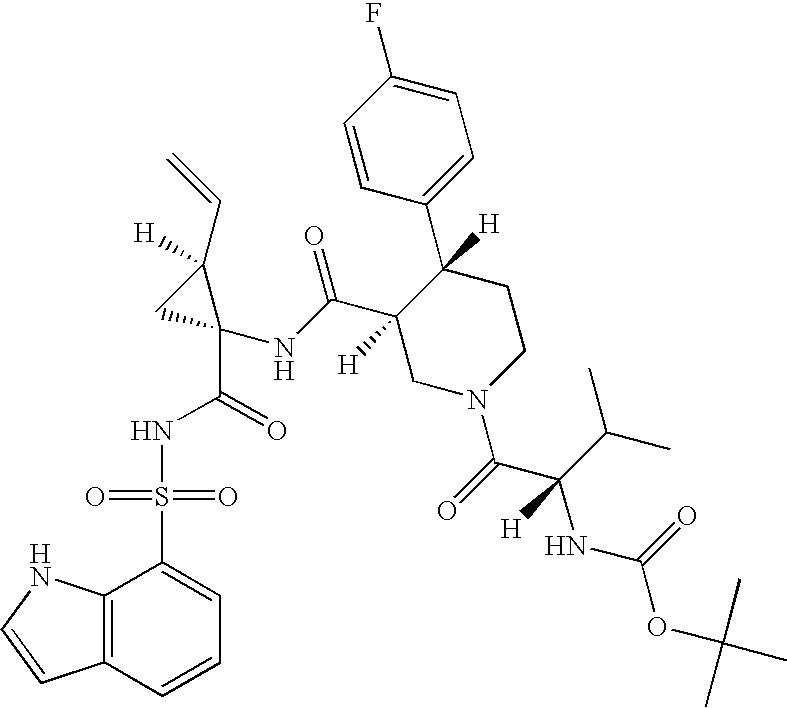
C1(C(NC2(C(NS(C3=CC=CC4=C3NC=C4)(=O)=O)=O)C(C=C)([H])C2)=O)([H])CN(C(=O)C(C(C)C)(NC(OC(C)(C)C)=O)[H])CCC1(C1=CC=C(F)C=C1)[H]
